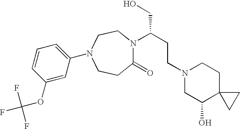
C1(=O)N(C(CO)CCN2CC(O)C3(CC2)CC3)CCN(C2=CC=CC(OC(F)(F)F)=C2)CC1
